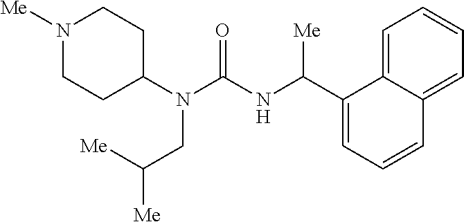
N1([Me])CCC(N(C(NC(C2=CC=CC3=CC=CC=C23)[Me])=O)CC([Me])[Me])CC1
